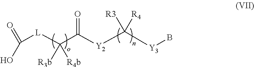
[L](C(C([Y2]C([Y3]B)([R3])[R4])=O)([R3b])[R4b])C(=O)O
